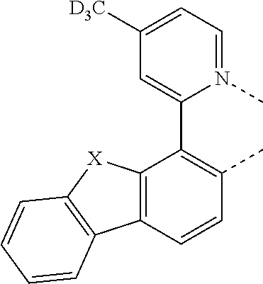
C12=C(C=CC(C)=C1C1=CC([D3C])=CC=N1C)C1=C([X]2)C=CC=C1
